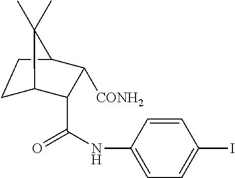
C1C2C(C(=O)NC3=CC=C(I)C=C3)C([CONH2])C(C1)C2(C)C
